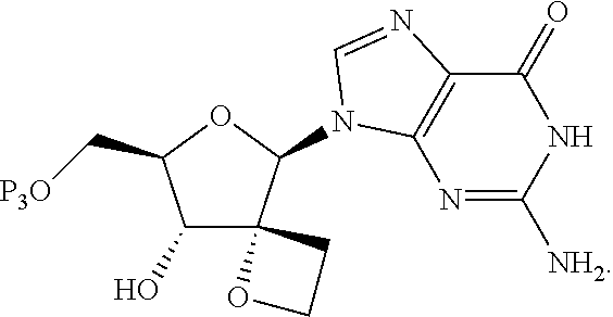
C1(O)C2(C(N3C4=C(C(=O)NC([NH2])=N4)N=C3)OC1C[P3O])OCC2
